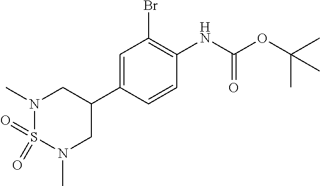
N1(C)S(=O)(=O)N(C)CC(C2=CC(Br)=C(NC(OC(C)(C)C)=O)C=C2)C1
